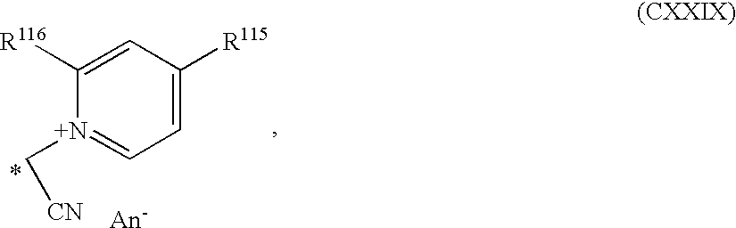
C1([R116])=CC([R115])=CC=[N+]1C[CN].[An-]
